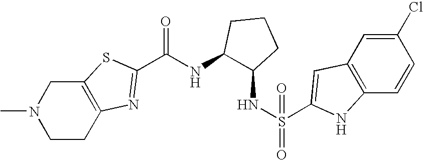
N1(C)CCC2=C(C1)SC(C(NC1C(NS(=O)(C3=CC4=C(C=CC(Cl)=C4)N3)=O)CCC1)=O)=N2
